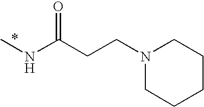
CNC(CCN1CCCCC1)=O
